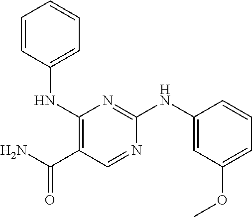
C1=NC(NC2=CC(OC)=CC=C2)=NC(NC2=CC=CC=C2)=C1C(=O)N
